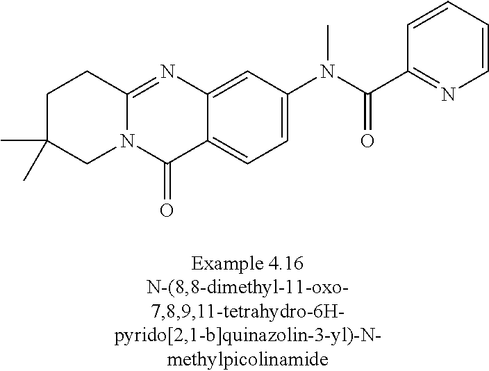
N12C(=NC3=CC(N(C(C4=NC=CC=C4)=O)C)=CC=C3C1=O)CCC(C)(C)C2
